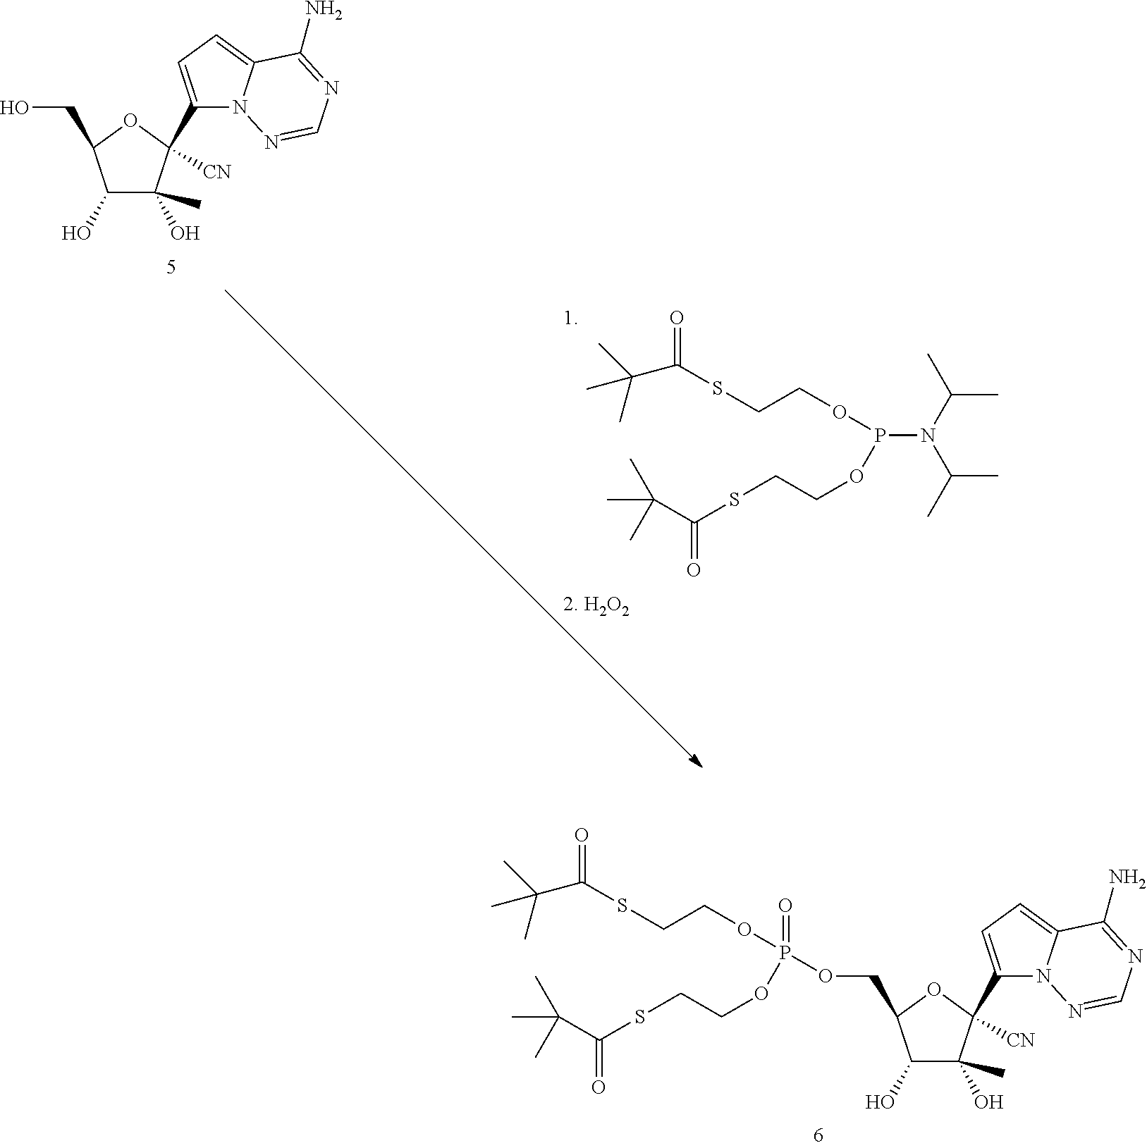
O=C(C(C)(C)C)SCCOP(OCCSC(C(C)(C)C)=O)(=O)OCC1OC([CN])(C2=CC=C3N2N=CN=C3N)C(O)(C)C1O.O=C(C(C)(C)C)SCCOP(N(C(C)C)C(C)C)OCCSC(C(C)(C)C)=O.C(C1OC([CN])(C2=CC=C3N2N=CN=C3N)C(O)(C)C1O)O
